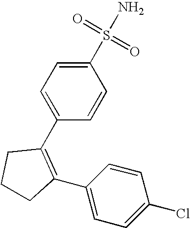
C1CC(C2=CC=C(Cl)C=C2)=C(C2=CC=C(S(=O)(=O)N)C=C2)C1
